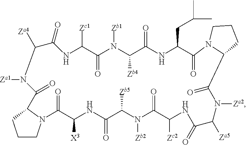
C1CN2C(C1)C(=O)N([Za1])C([Za4])C(=O)NC([Zc1])C(=O)N([Zb1])C([Zb4])C(=O)NC(CC(C)C)C(=O)N1C(C(=O)N([Za2])C([Za5])C(=O)NC([Zc2])C(=O)N([Zb2])C([Zb5])C(=O)NC([X3])C2=O)CCC1
